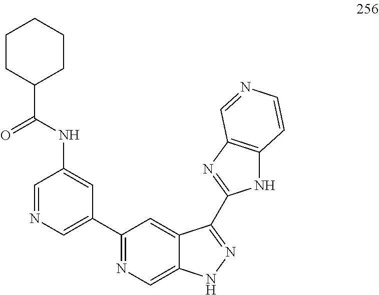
C1=NC=C(C2=NC=C3C(=C2)C(C2=NC4=C(N2)C=CN=C4)=NN3)C=C1NC(C1CCCCC1)=O
